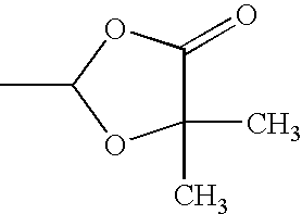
CC1OC(C)(C)C(=O)O1
